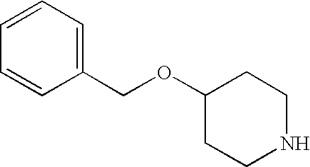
C1(OCC2=CC=CC=C2)CCNCC1
